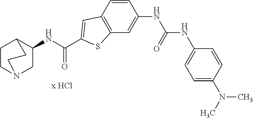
C1(NC(C2=CC3=C(C=C(NC(NC4=CC=C(N(C)C)C=C4)=O)C=C3)S2)=O)CN2CCC1CC2
